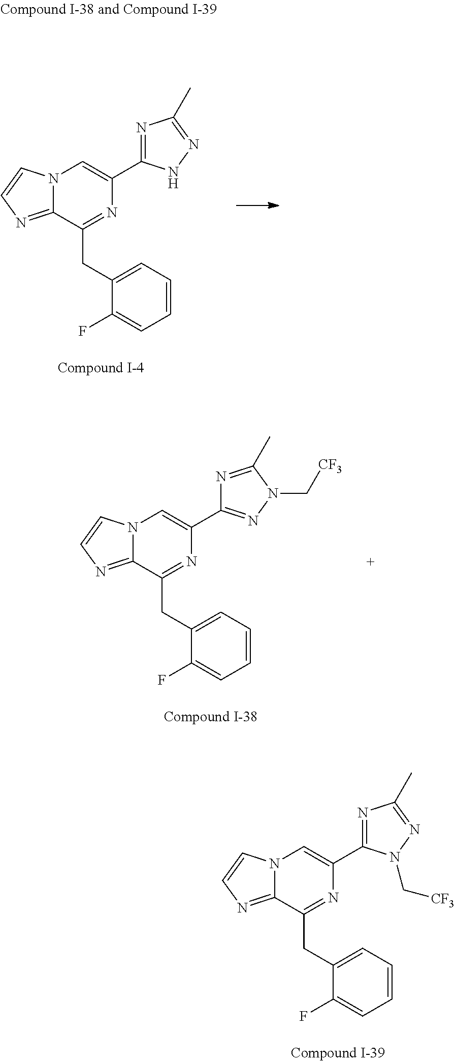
C1=C(CC2=NC(C3=NC(C)=NN3)=CN3C2=NC=C3)C(F)=CC=C1.C1=C(CC2=NC(C3=NC(C)=NN3C[CF3])=CN3C2=NC=C3)C(F)=CC=C1.C1=C(CC2=NC(C3=NN(C[CF3])C(C)=N3)=CN3C2=NC=C3)C(F)=CC=C1
